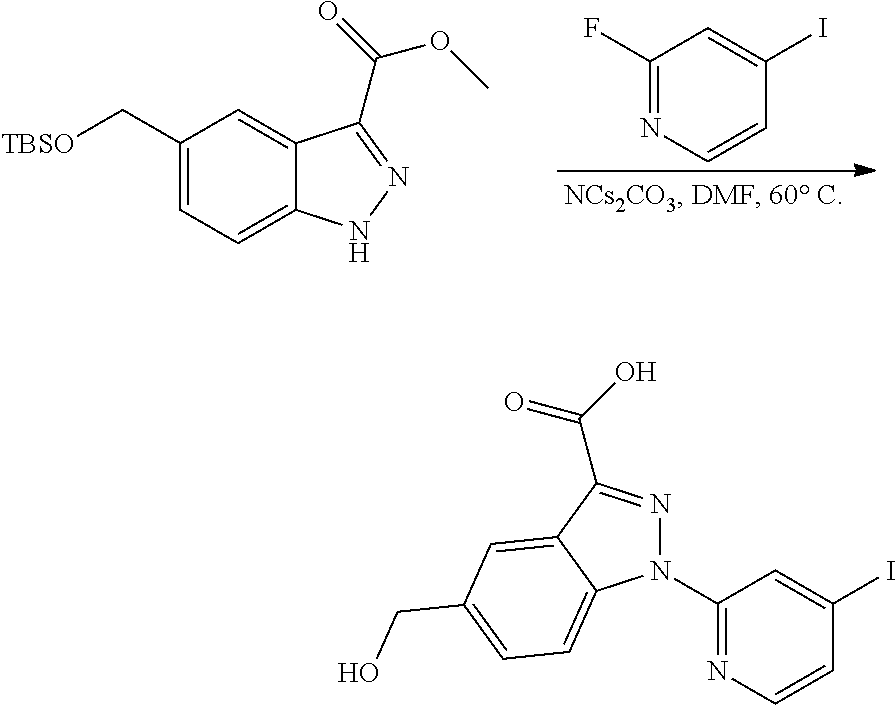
C1(N2N=C(C(=O)O)C3=CC(CO)=CC=C23)=NC=CC(I)=C1.[TBSO]CC1=CC=C2C(=C1)C(C(OC)=O)=NN2.C1(F)=NC=CC(I)=C1
